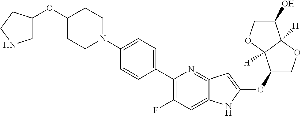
C1(OC2=CC3=NC(C4=CC=C(N5CCC(OC6CNCC6)CC5)C=C4)=C(F)C=C3N2)COC2([H])C1([H])OCC2O
